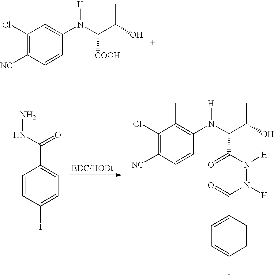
C1(Cl)=C([NC])C=CC(N(C(C(O)C)[COOH])[H])=C1C.C1=CC(I)=CC=C1C(NN)=O.C1(Cl)=C([NC])C=CC(N(C(C(O)C)C(N([H])N([H])C(=O)C2=CC=C(I)C=C2)=O)[H])=C1C
